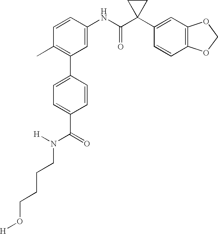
C1(NC(C2(C3=CC4=C(C=C3)OCO4)CC2)=O)=CC(C2=CC=C(C(=O)N(CCCCO[H])[H])C=C2)=C(C)C=C1
